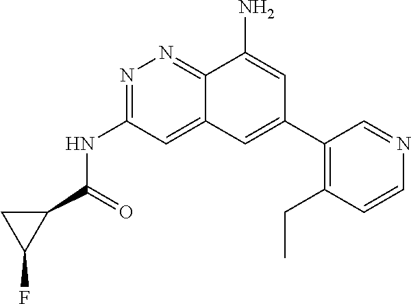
C(NC1=NN=C2C(=C1)C=C(C1=C(CC)C=CN=C1)C=C2N)(=O)C1CC1F
